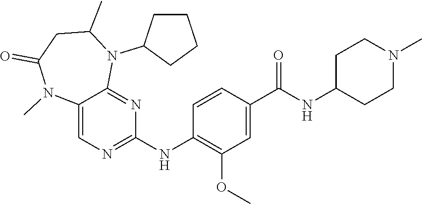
C12=CN=C(NC3=C(OC)C=C(C(NC4CCN(C)CC4)=O)C=C3)N=C1N(C1CCCC1)C(C)CC(=O)N2C
